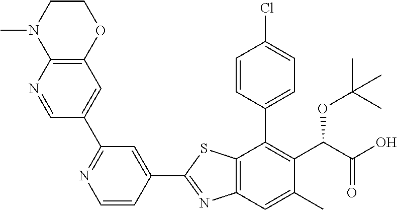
C1=CC(C2=C(C(OC(C)(C)C)C(=O)O)C(C)=CC3=C2SC(C2=CC(C4=CC5=C(N=C4)N(C)CCO5)=NC=C2)=N3)=CC=C1Cl
